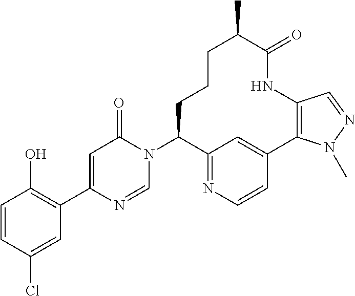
C1=CC(Cl)=CC(C2=CC(=O)N(C3CCCC(C)C(=O)NC4=C(C5=CC3=NC=C5)N(C)N=C4)C=N2)=C1O
